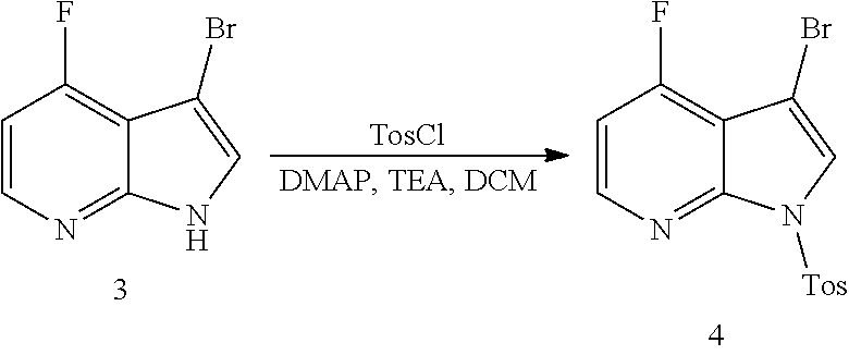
[TosCl].C1=CN=C2C(=C1F)C(Br)=CN2.C1=CN=C2C(=C1F)C(Br)=CN2[Tos]
